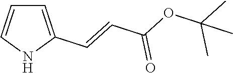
C1=C(C=CC(OC(C)(C)C)=O)NC=C1
